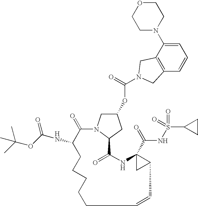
O(C1CN2C(C1)C(=O)NC1(C(=O)NS(=O)(=O)C3CC3)CC1C=CCCCCCC(NC(OC(C)(C)C)=O)C2=O)C(=O)N1CC2=C(C=CC=C2N2CCOCC2)C1
